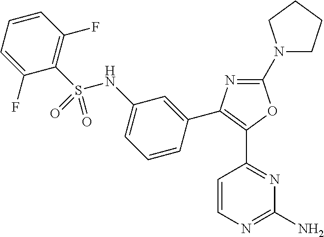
C1(N2CCCC2)=NC(C2=CC(NS(C3=C(F)C=CC=C3F)(=O)=O)=CC=C2)=C(C2=NC(N)=NC=C2)O1
